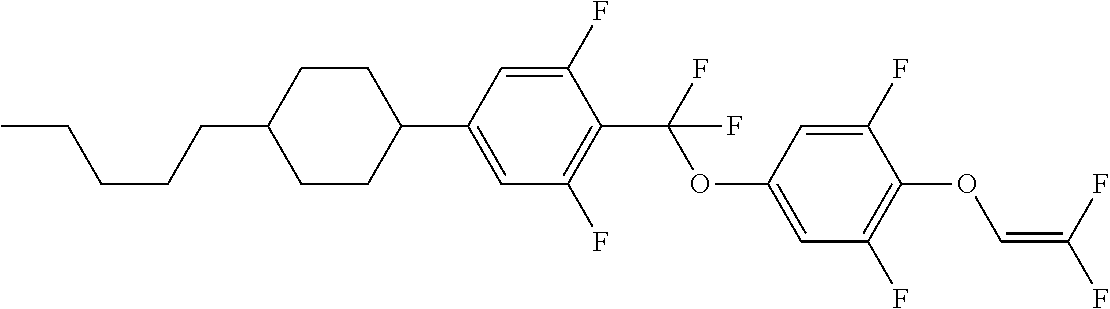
C1CC(C2=CC(F)=C(C(OC3=CC(F)=C(OC=C(F)F)C(F)=C3)(F)F)C(F)=C2)CCC1CCCCC
